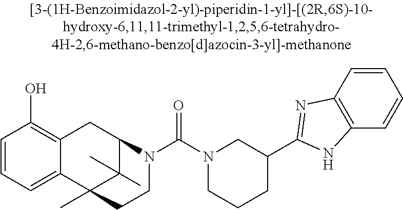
C1=CC=C2C(=C1O)CC1C(C)(C)C2(C)CCN1C(N1CCCC(C2=NC3=C(C=CC=C3)N2)C1)=O
